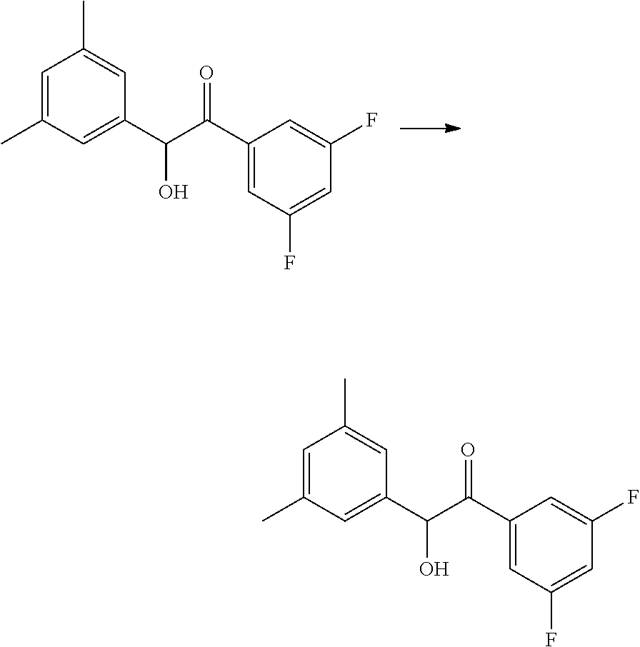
C1=C(C)C=C(C(C(C2=CC(F)=CC(F)=C2)=O)O)C=C1C.C1=C(C)C=C(C(C(C2=CC(F)=CC(F)=C2)=O)O)C=C1C
